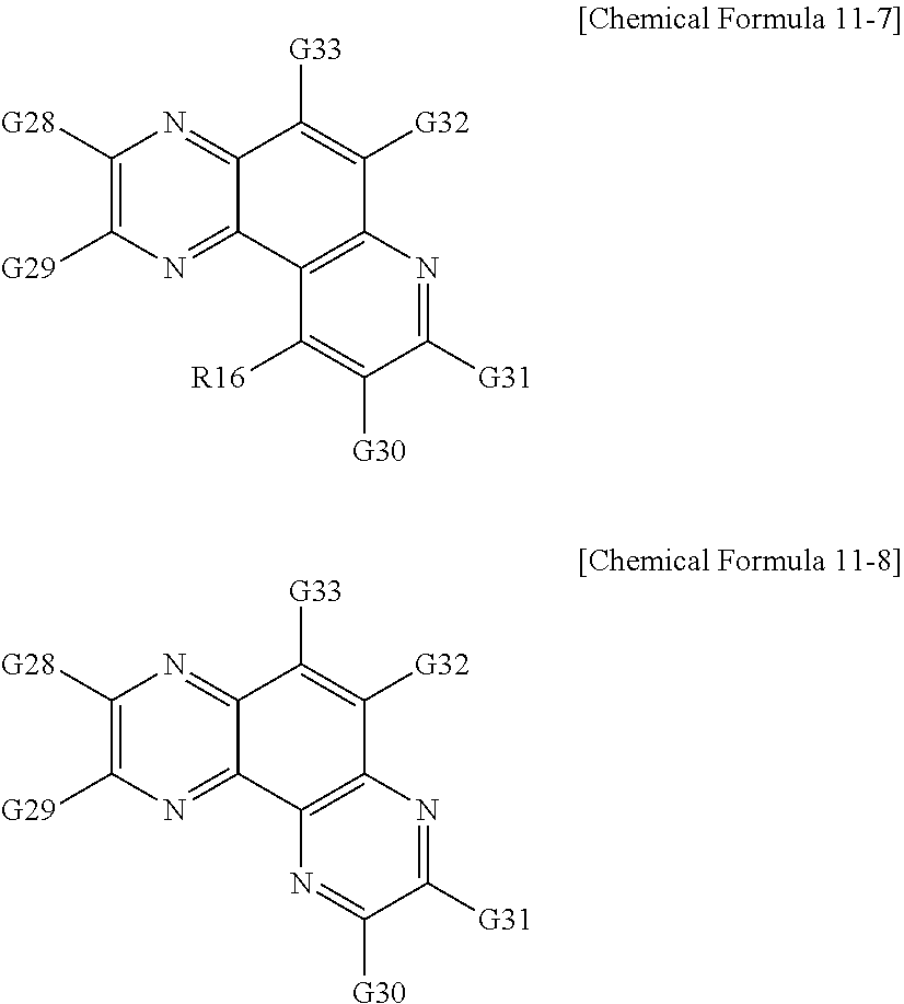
C1([G28])=C([G29])N=C2C(=N1)C([G33])=C([G32])C1=C2C([R16])=C([G30])C([G31])=N1.C1([G28])=C([G29])N=C2C(=N1)C([G33])=C([G32])C1=C2N=C([G30])C([G31])=N1
